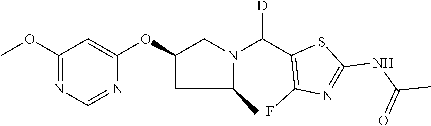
C1(OC)=NC=NC(OC2CN(C(C3=C(F)N=C(NC(C)=O)S3)[D])C(C)C2)=C1
